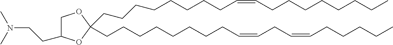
C1C(CCN(C)C)OC(CCCCCCCCC=CCCCCCCCC)(CCCCCCCCC=CCC=CCCCCC)O1
